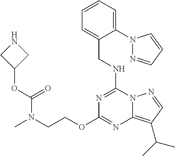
C(NC1=NC(OCCN(C)C(OC2CNC2)=O)=NC2=C(C(C)C)C=NN12)C1=CC=CC=C1N1N=CC=C1
